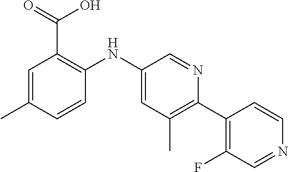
C1=C(C)C=CC(NC2=CC(C)=C(C3=C(F)C=NC=C3)N=C2)=C1C(=O)O
